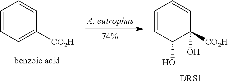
C1=CC=C([CO2H])C=C1.C1=CC(O)C([CO2H])(O)C=C1
